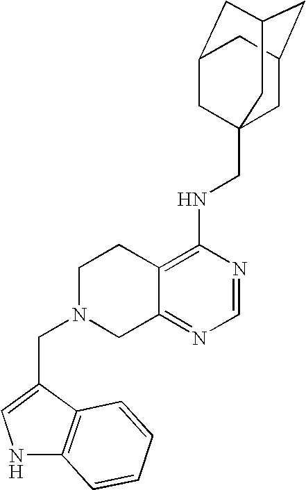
C12=C(NCC34CC5CC(CC(C3)C5)C4)N=CN=C1CN(CC1=CNC3=C1C=CC=C3)CC2
